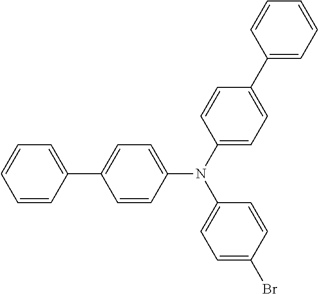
C1=CC=CC(C2=CC=C(N(C3=CC=C(Br)C=C3)C3=CC=C(C4=CC=CC=C4)C=C3)C=C2)=C1
